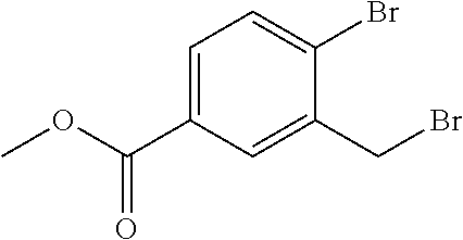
O(C(C1=CC=C(Br)C(CBr)=C1)=O)C
